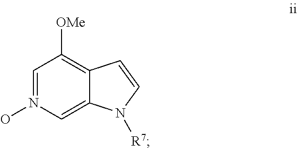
C1([OMe])=C2C(=CN(O)=C1)N([R7])C=C2
